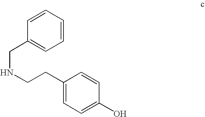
C1=CC=CC(CNCCC2=CC=C(O)C=C2)=C1
